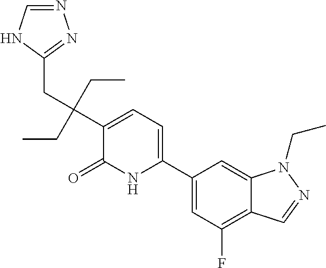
C1(C2=CC=C(C(CC3=NN=CN3)(CC)CC)C(=O)N2)=CC(F)=C2C(=C1)N(CC)N=C2
